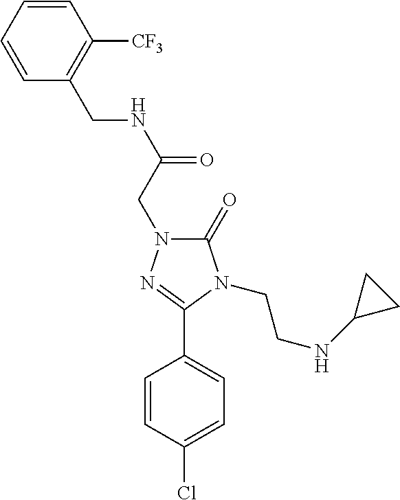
C1(CNC(=O)CN2C(=O)N(CCNC3CC3)C(C3=CC=C(Cl)C=C3)=N2)=C([CF3])C=CC=C1
